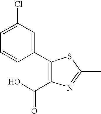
C1(C2=CC(Cl)=CC=C2)=C(C(O)=O)N=C(C)S1
